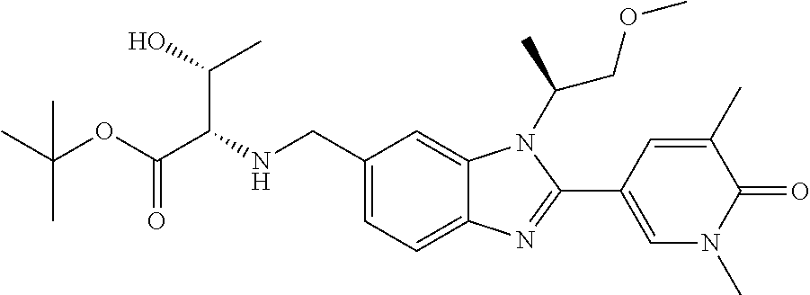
C1(CNC(C(OC(C)(C)C)=O)C(C)O)=CC=C2C(=C1)N(C(C)COC)C(C1=CN(C)C(=O)C(C)=C1)=N2
